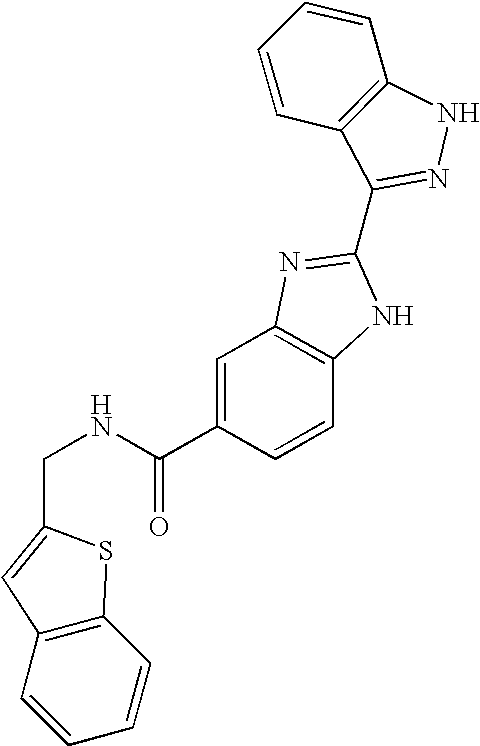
C(NC(C1=CC2=C(C=C1)NC(C1=NNC3=C1C=CC=C3)=N2)=O)C1=CC2=C(C=CC=C2)S1
